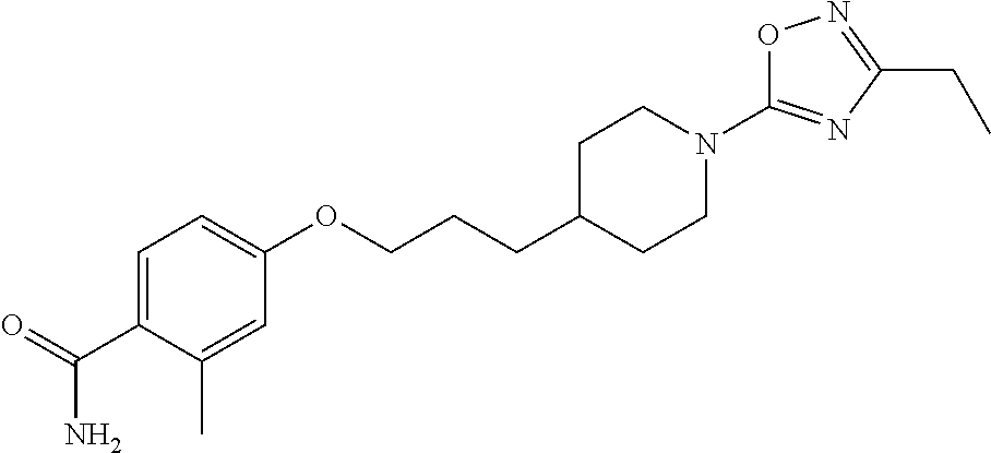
C1=C(C(=O)N)C(C)=CC(OCCCC2CCN(C3=NC(CC)=NO3)CC2)=C1
